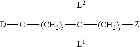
[D]O[(CH2)i]C([(CH2)j][Z])([L2])[L1]
